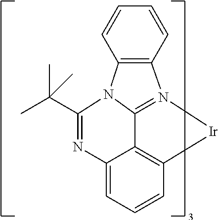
N12=C3C4=C([Ir]1)C=CC=C4N=C(C(C)(C)C)N3C1=C2C=CC=C1
